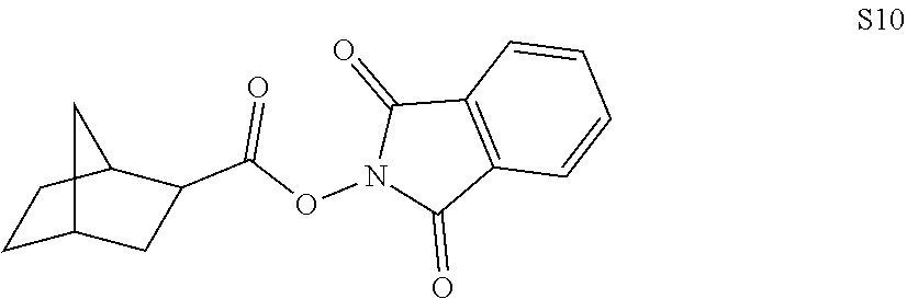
C1C2CC(C(ON3C(=O)C4=C(C3=O)C=CC=C4)=O)C(C1)C2
